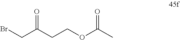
C(C(CCOC(C)=O)=O)Br
